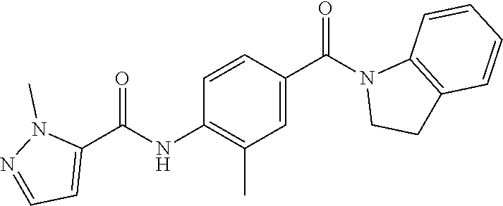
N1(C(C2=CC(C)=C(NC(C3=CC=NN3C)=O)C=C2)=O)CCC2=C1C=CC=C2
